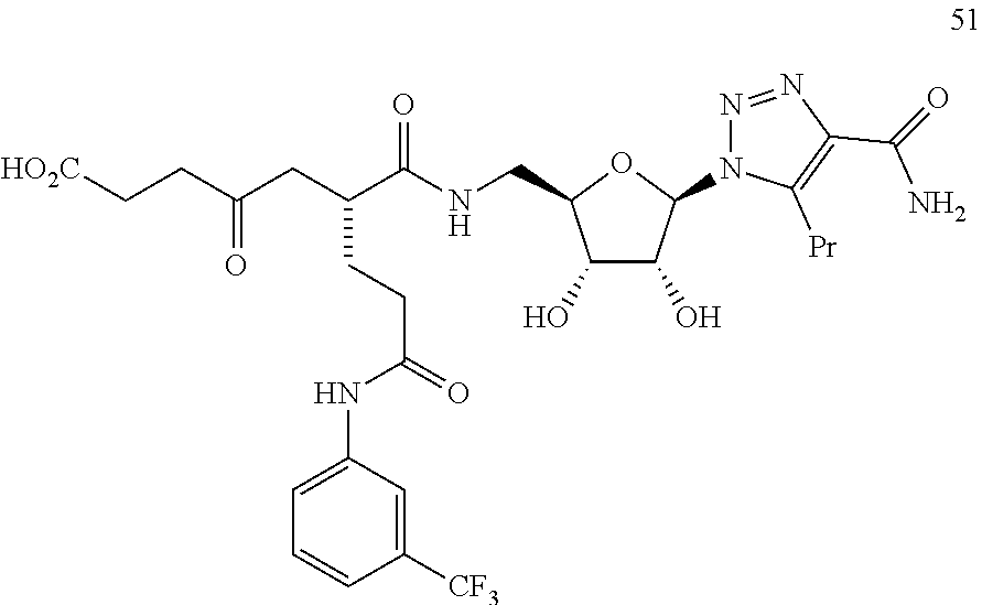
C1(O)C(O)C(N2N=NC(C(N)=O)=C2[Pr])OC1CNC(C(CC(CC[HO2C])=O)CCC(NC1=CC=CC([CF3])=C1)=O)=O
